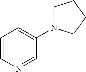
C1=CN=CC(N2CCCC2)=C1
